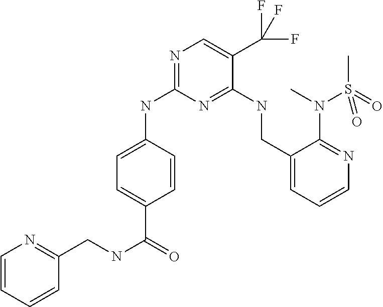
C1=C(NC2=NC=C(C(F)(F)F)C(NCC3=CC=CN=C3N(C)S(C)(=O)=O)=N2)C=CC(C(=O)NCC2=NC=CC=C2)=C1
